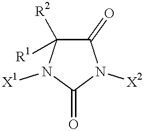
C1(=O)C([R2])([R1])N([X1])C(=O)N1[X2]
